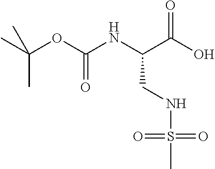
CC(OC(NC(C(O)=O)CNS(=O)(=O)C)=O)(C)C
